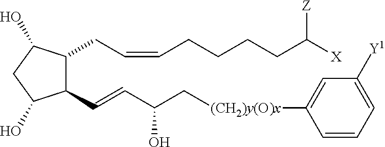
C1(C=CC(O)C[(CH2)y(O)x]C2=CC([Y1])=CC=C2)C(CC=CCCCCC([X])[Z])C(O)CC1O
